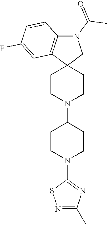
C1CN(C2CCN(C3=NC(C)=NS3)CC2)CCC12CN(C(C)=O)C1=C2C=C(F)C=C1
